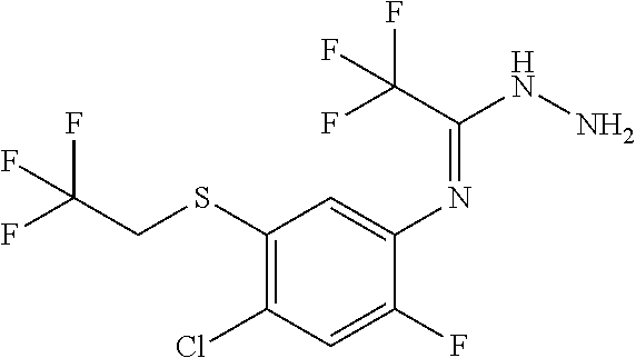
N(C1=CC(SCC(F)(F)F)=C(Cl)C=C1F)=C(NN)C(F)(F)F
